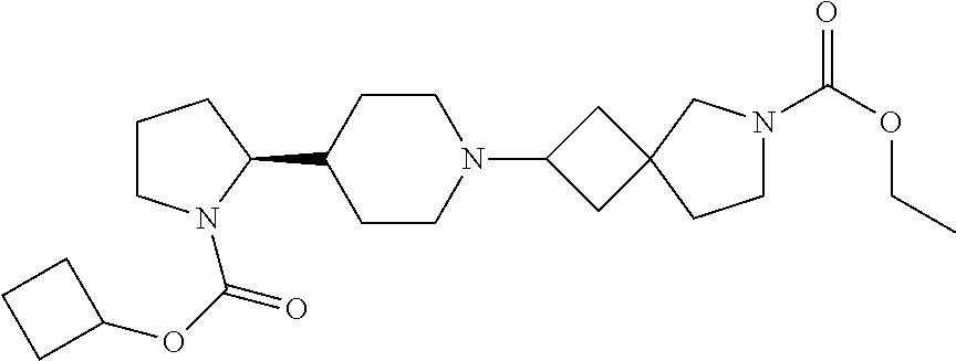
C1CN(C(OC2CCC2)=O)C(C2CCN(C3CC4(C3)CCN(C(OCC)=O)C4)CC2)C1
